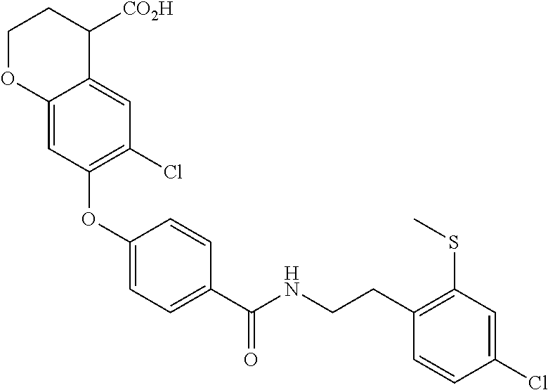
C12=CC(OC3=CC=C(C(NCCC4=C(SC)C=C(Cl)C=C4)=O)C=C3)=C(Cl)C=C1C([CO2H])CCO2
